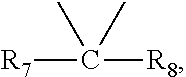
CC(C)([R7])[R8]
